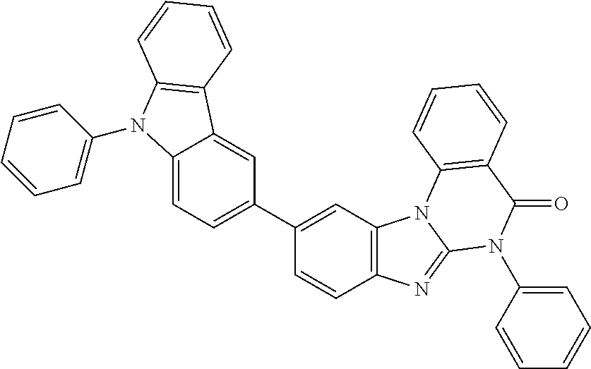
C12=CC=C(C3=CC4=C(C=C3)N=C3N4C4=C(C(=O)N3C3=CC=CC=C3)C=CC=C4)C=C1C1=C(N2C2=CC=CC=C2)C=CC=C1
